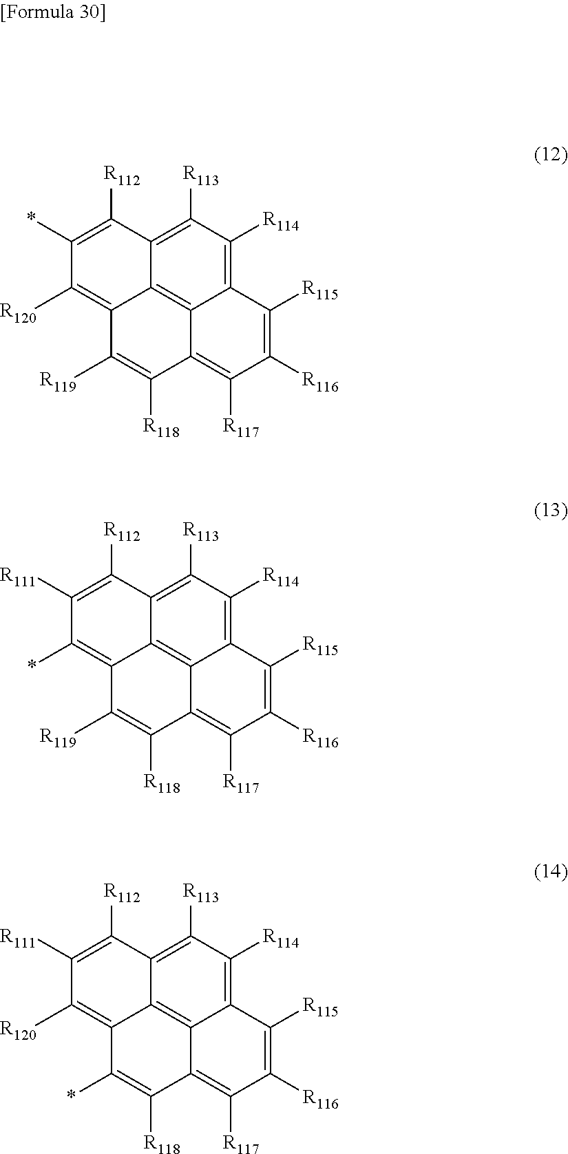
C12=C([R113])C([R114])=C3C4=C1C(=C([R120])C(*)=C2[R112])C([R119])=C([R118])C4=C([R117])C([R116])=C3[R115].C12=C([R113])C([R114])=C3C4=C1C(=C(*)C([R111])=C2[R112])C([R119])=C([R118])C4=C([R117])C([R116])=C3[R115].C12=C([R113])C([R114])=C3C4=C1C(=C([R120])C([R111])=C2[R112])C(*)=C([R118])C4=C([R117])C([R116])=C3[R115]
